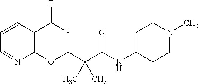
C1=CC(C(F)F)=C(OCC(C(NC2CCN(C)CC2)=O)(C)C)N=C1
